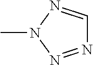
N1=NN(C)N=C1
